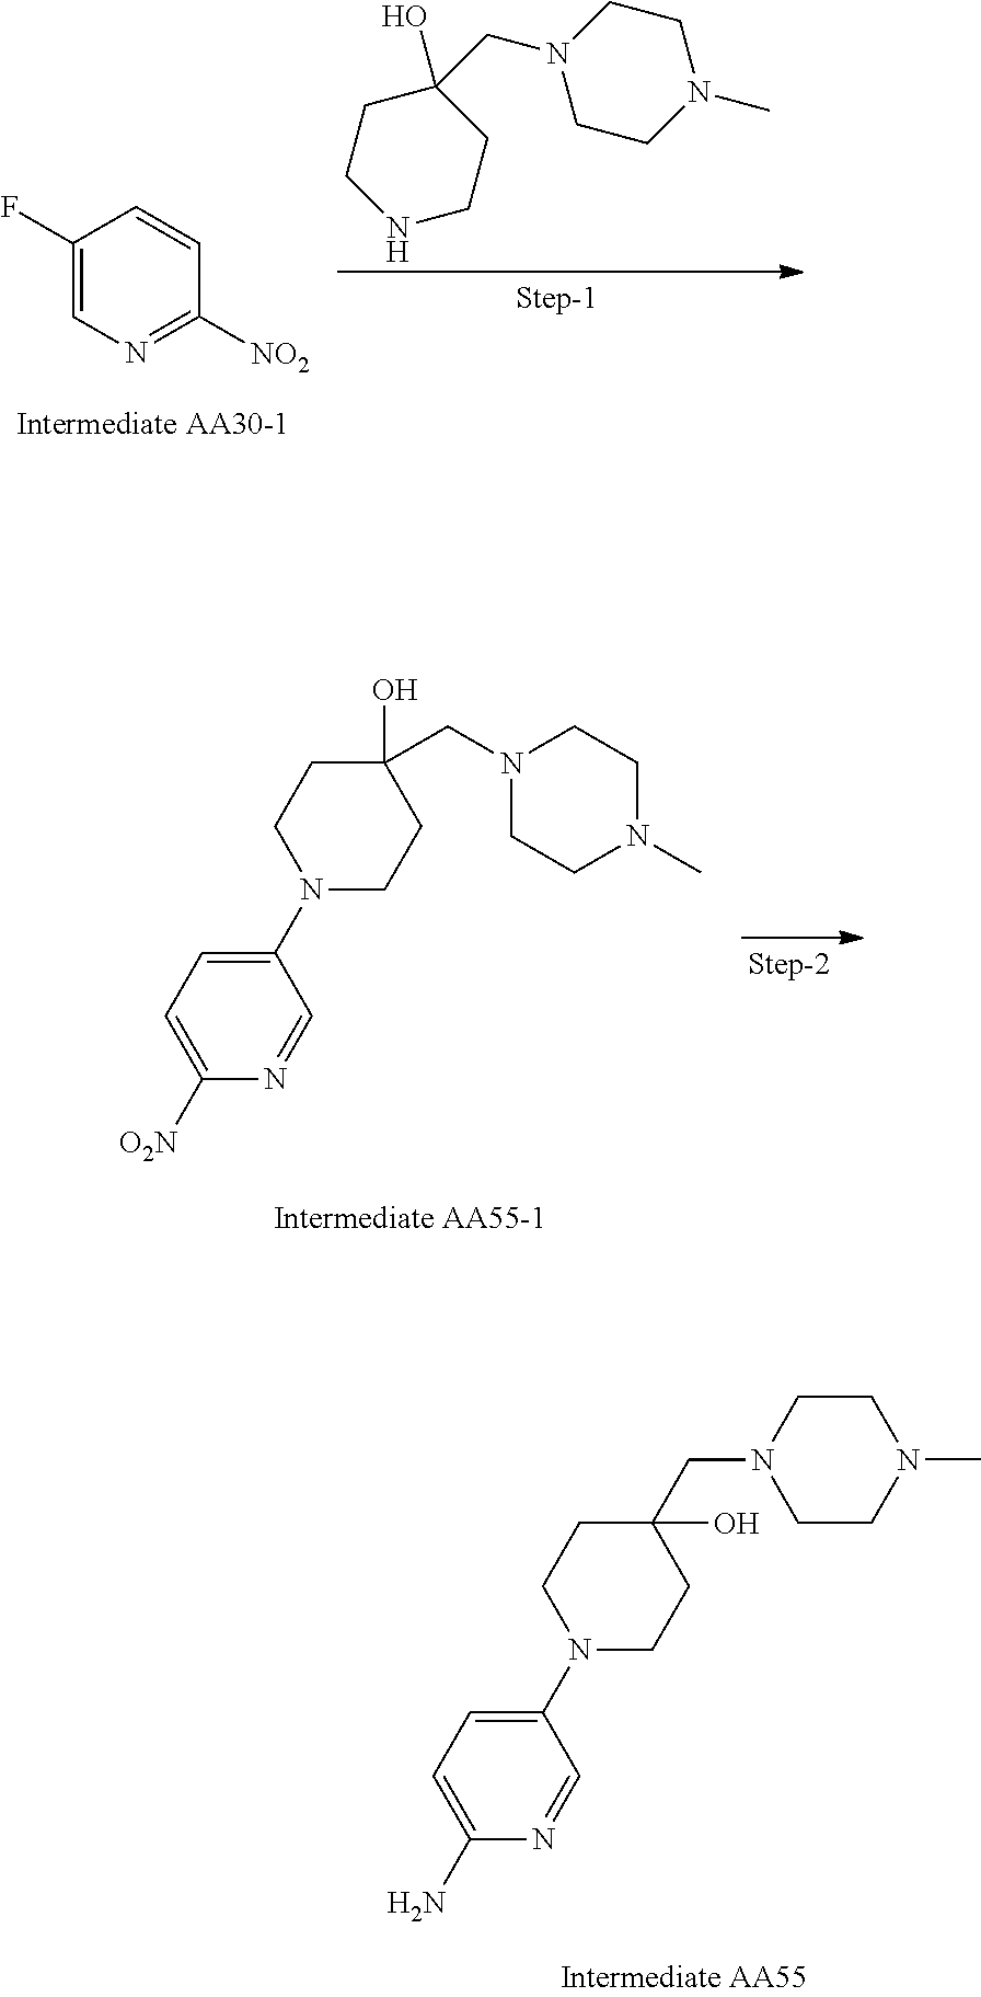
C1(F)=CN=C([NO2])C=C1.C1CNCCC1(O)CN1CCN(C)CC1.C1=C([O2N])N=CC(N2CCC(CN3CCN(C)CC3)(O)CC2)=C1.C1=C(N)N=CC(N2CCC(CN3CCN(C)CC3)(O)CC2)=C1
